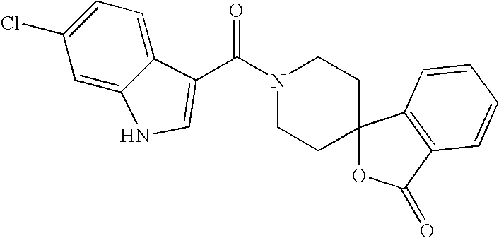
N1(C(C2=CNC3=CC(Cl)=CC=C32)=O)CCC2(CC1)OC(=O)C1=C2C=CC=C1
